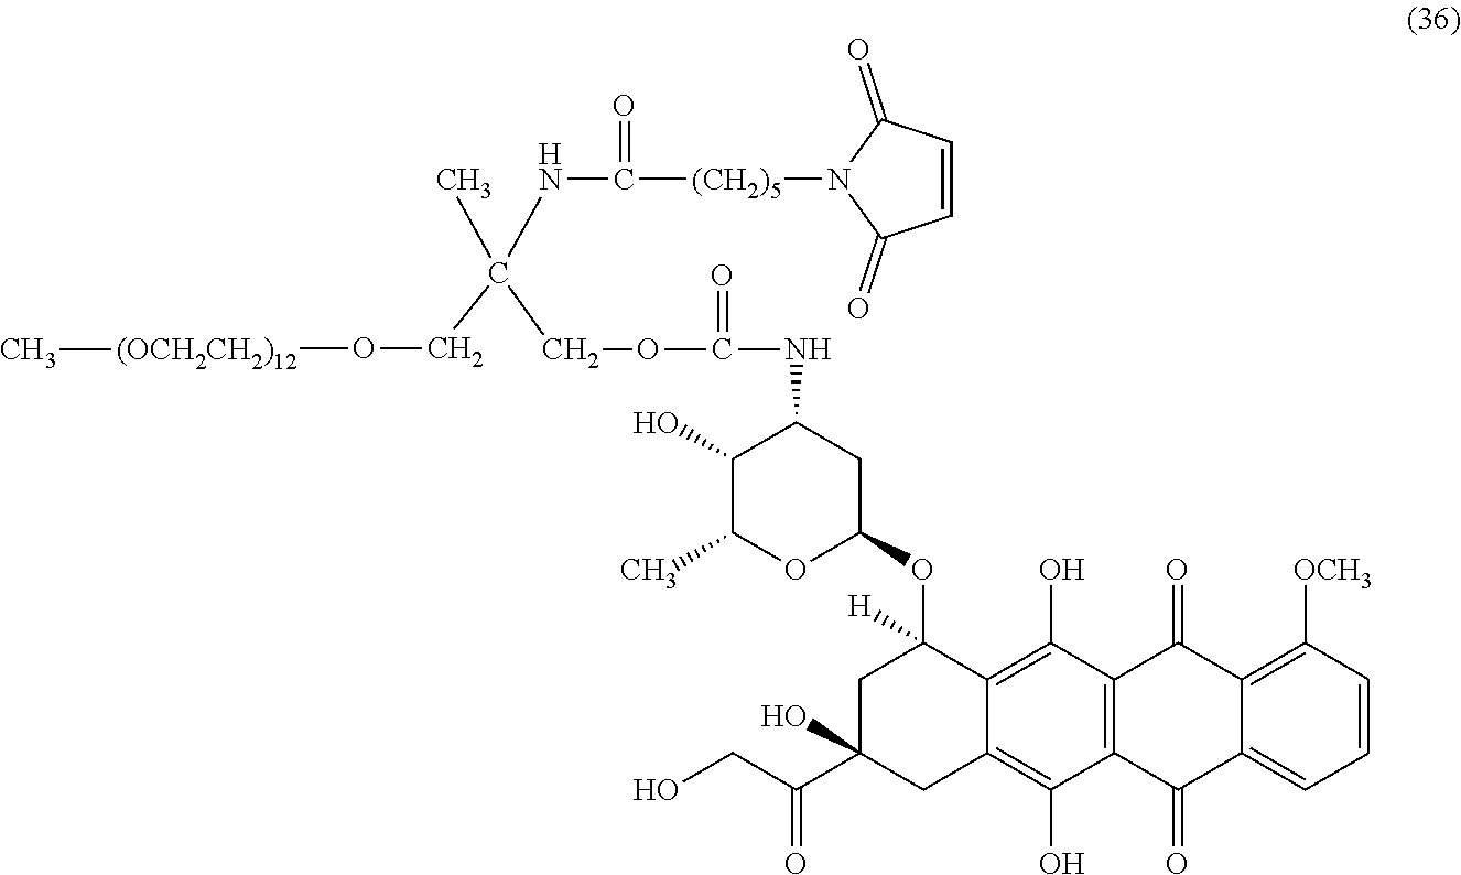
CC(NC(=O)[(CH2)5]N1C(=O)C=CC1=O)(CO[(OCH2CH2)12]C)COC(NC1C(O)C(C)OC(OC2([H])CC(O)(C(CO)=O)CC3=C(O)C4=C(C(O)=C23)C(=O)C2=C([OCH3])C=CC=C2C4=O)C1)=O
